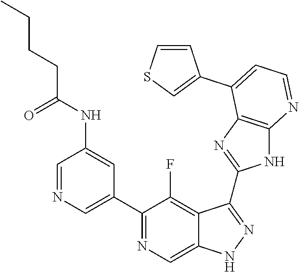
C1=NC=C(C2=NC=C3C(=C2F)C(C2=NC4=C(N2)N=CC=C4C2=CSC=C2)=NN3)C=C1NC(CCCC)=O
